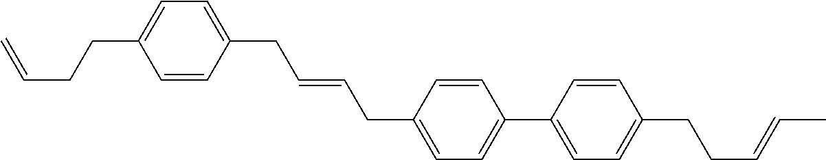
C1=CC(CC=CCC2=CC=C(C3=CC=C(CCC=CC)C=C3)C=C2)=CC=C1CCC=C
